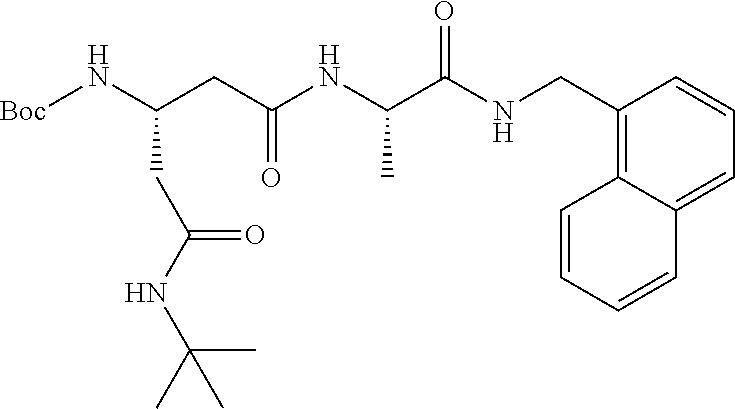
N(C(CC(NC(C(NCC1=C2C(=CC=C1)C=CC=C2)=O)C)=O)CC(NC(C)(C)C)=O)[Boc]
